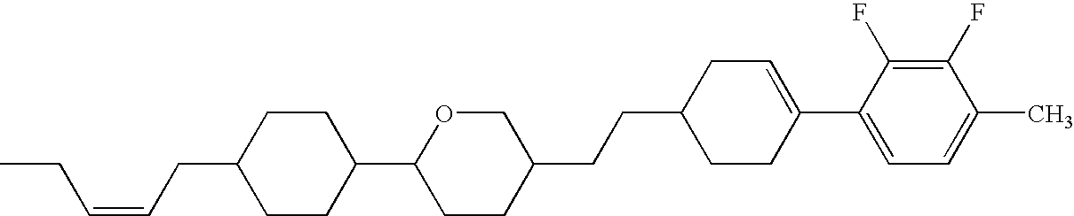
C1(F)=C(F)C(C2=CCC(CCC3COC(C4CCC(CC=CCC)CC4)CC3)CC2)=CC=C1C
